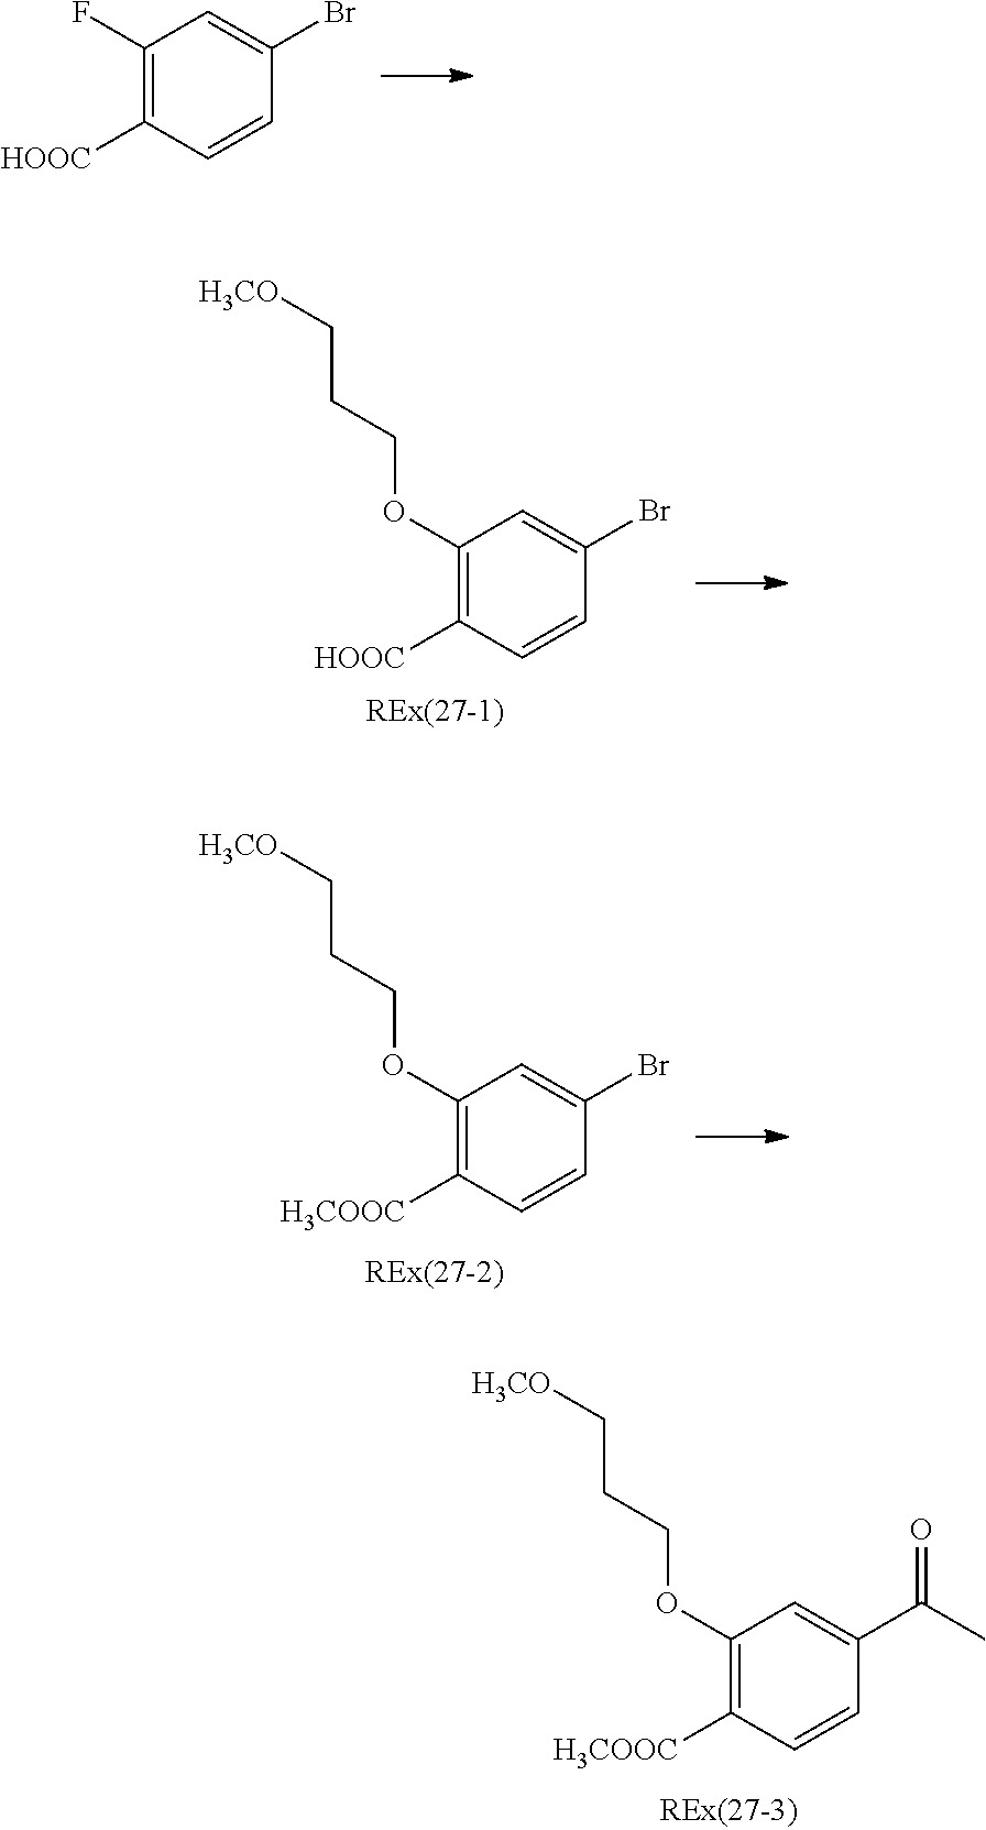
C1(F)=C([HOOC])C=CC(Br)=C1.C1(OCCC[H3CO])=C([HOOC])C=CC(Br)=C1.C1(OCCC[H3CO])=C([H3COOC])C=CC(Br)=C1.C1(OCCC[H3CO])=C([H3COOC])C=CC(C(C)=O)=C1
